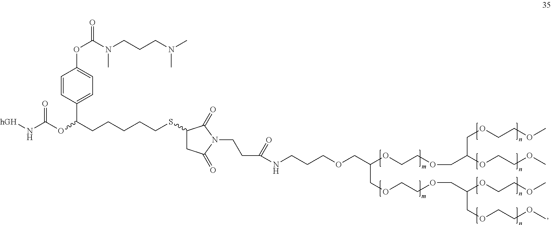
C1=CC(C(CCCCCSC2CC(=O)N(CCC(=O)NCCCOCC(OCCOCC(OCCOC)COCCOC)COCCOCC(OCCOC)COCCOC)C2=O)OC(N[hGH])=O)=CC=C1OC(N(C)CCCN(C)C)=O
